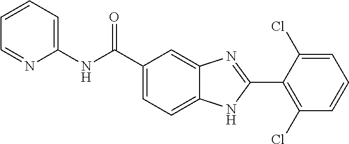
C1=C(C(NC2=CC=CC=N2)=O)C=C2C(=C1)NC(C1=C(Cl)C=CC=C1Cl)=N2
